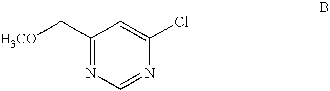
ClC1=CC(C[H3CO])=NC=N1
